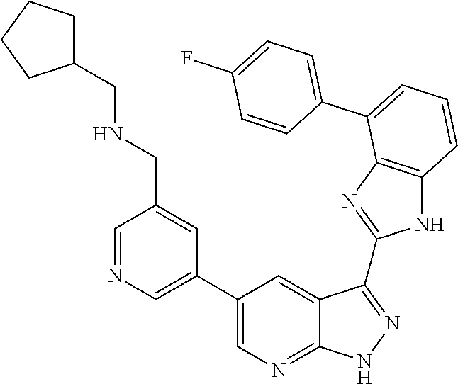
C1=NC=C(C2=CN=C3C(=C2)C(C2=NC4=C(N2)C=CC=C4C2=CC=C(F)C=C2)=NN3)C=C1CNCC1CCCC1
